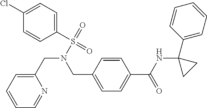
C1(S(=O)(=O)N(CC2=CC=CC=N2)CC2=CC=C(C(NC3(C4=CC=CC=C4)CC3)=O)C=C2)=CC=C(Cl)C=C1
